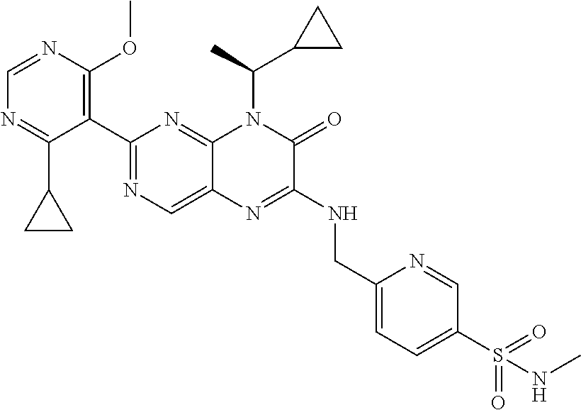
C1(C2=NC=C3C(=N2)N(C(C2CC2)C)C(=O)C(NCC2=CC=C(S(NC)(=O)=O)C=N2)=N3)=C(OC)N=CN=C1C1CC1
